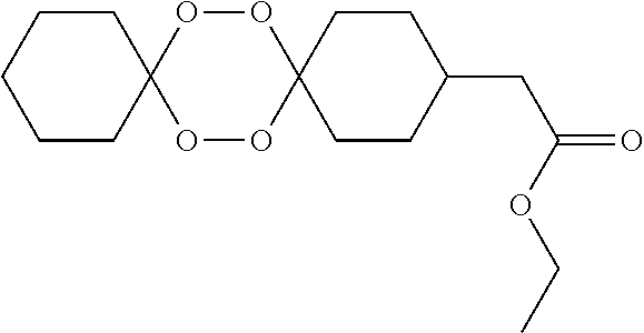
C1CC(CC(=O)OCC)CCC12OOC1(OO2)CCCCC1
